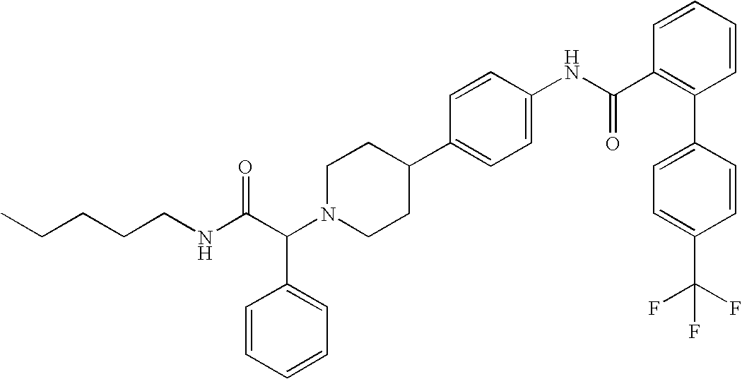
C(C(N1CCC(C2=CC=C(NC(C3=C(C4=CC=C(C(F)(F)F)C=C4)C=CC=C3)=O)C=C2)CC1)C1=CC=CC=C1)(NCCCCC)=O
